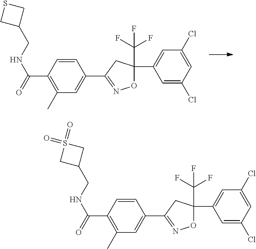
C1(C2=NOC(C3=CC(Cl)=CC(Cl)=C3)(C(F)(F)F)C2)=CC(C)=C(C(=O)NCC2CSC2)C=C1.C1(C2=NOC(C3=CC(Cl)=CC(Cl)=C3)(C(F)(F)F)C2)=CC(C)=C(C(=O)NCC2CS(=O)(=O)C2)C=C1
